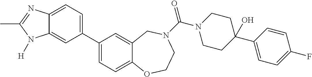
C1(C2=CC=C3C(=C2)N([H])C(C)=N3)=CC=C2C(=C1)CN(C(N1CCC(C3=CC=C(F)C=C3)(O)CC1)=O)CCO2
